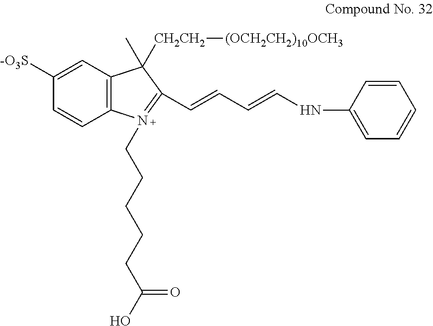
C1([-O3S])=CC2=C(C=C1)N(CCCCCC(O)=O)=C(C=CC=CNC1=CC=CC=C1)C2([CH2CH2][(OCH2CH2)10OCH3])C
